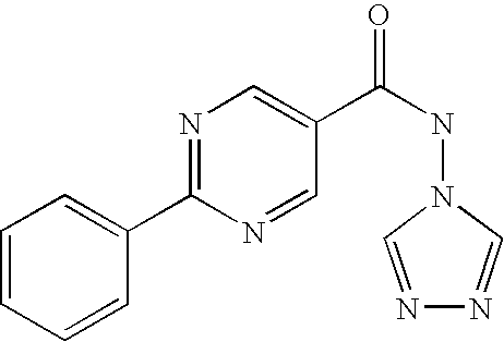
N1=C(C2=CC=CC=C2)N=CC(C(NN2C=NN=C2)=O)=C1
